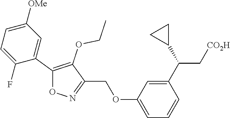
O1C(C2=CC([OMe])=CC=C2F)=C(OCC)C(COC2=CC=CC(C(C[CO2H])C3CC3)=C2)=N1
